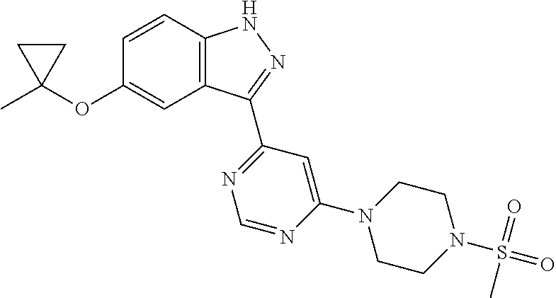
C12=C(C=CC(OC3(C)CC3)=C1)NN=C2C1=NC=NC(N2CCN(S(=O)(=O)C)CC2)=C1
